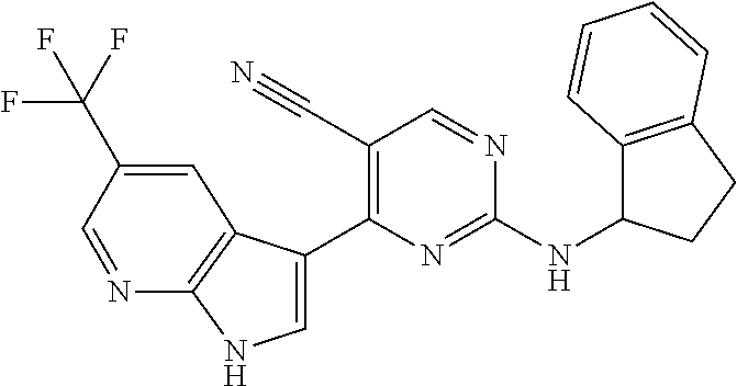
C1(NC2=NC(C3=CNC4=C3C=C(C(F)(F)F)C=N4)=C(C#N)C=N2)C2=C(CC1)C=CC=C2
